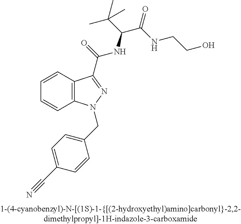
C1=CC2=C(C=C1)N(CC1=CC=C(C#N)C=C1)N=C2C(NC(C(C)(C)C)C(=O)NCCO)=O
